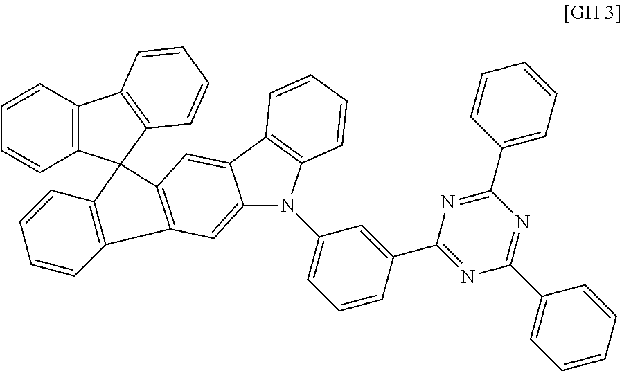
C1=CC2=C(C=C1)C1(C3=C2C=CC=C3)C2=C(C=C3N(C4=CC=CC(C5=NC(C6=CC=CC=C6)=NC(C6=CC=CC=C6)=N5)=C4)C4=C(C3=C2)C=CC=C4)C2=C1C=CC=C2
